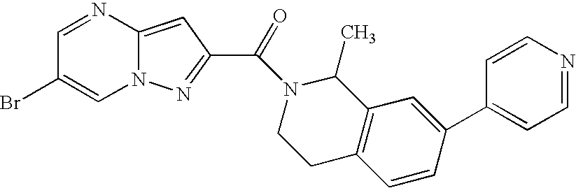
C1=NC2=CC(C(N3CCC4=C(C3C)C=C(C3=CC=NC=C3)C=C4)=O)=NN2C=C1Br
